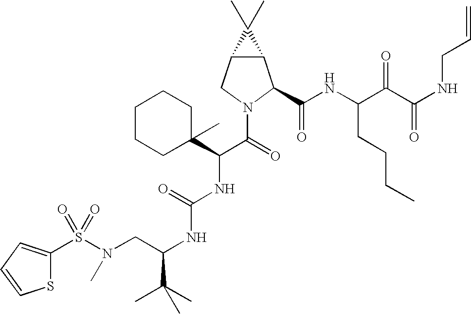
S(N(CC(NC(NC(C(=O)N1C(C(NC(C(C(NCC=C)=O)=O)CCCC)=O)C2C(C1)C2(C)C)C1(C)CCCCC1)=O)C(C)(C)C)C)(=O)(=O)C1=CC=CS1
